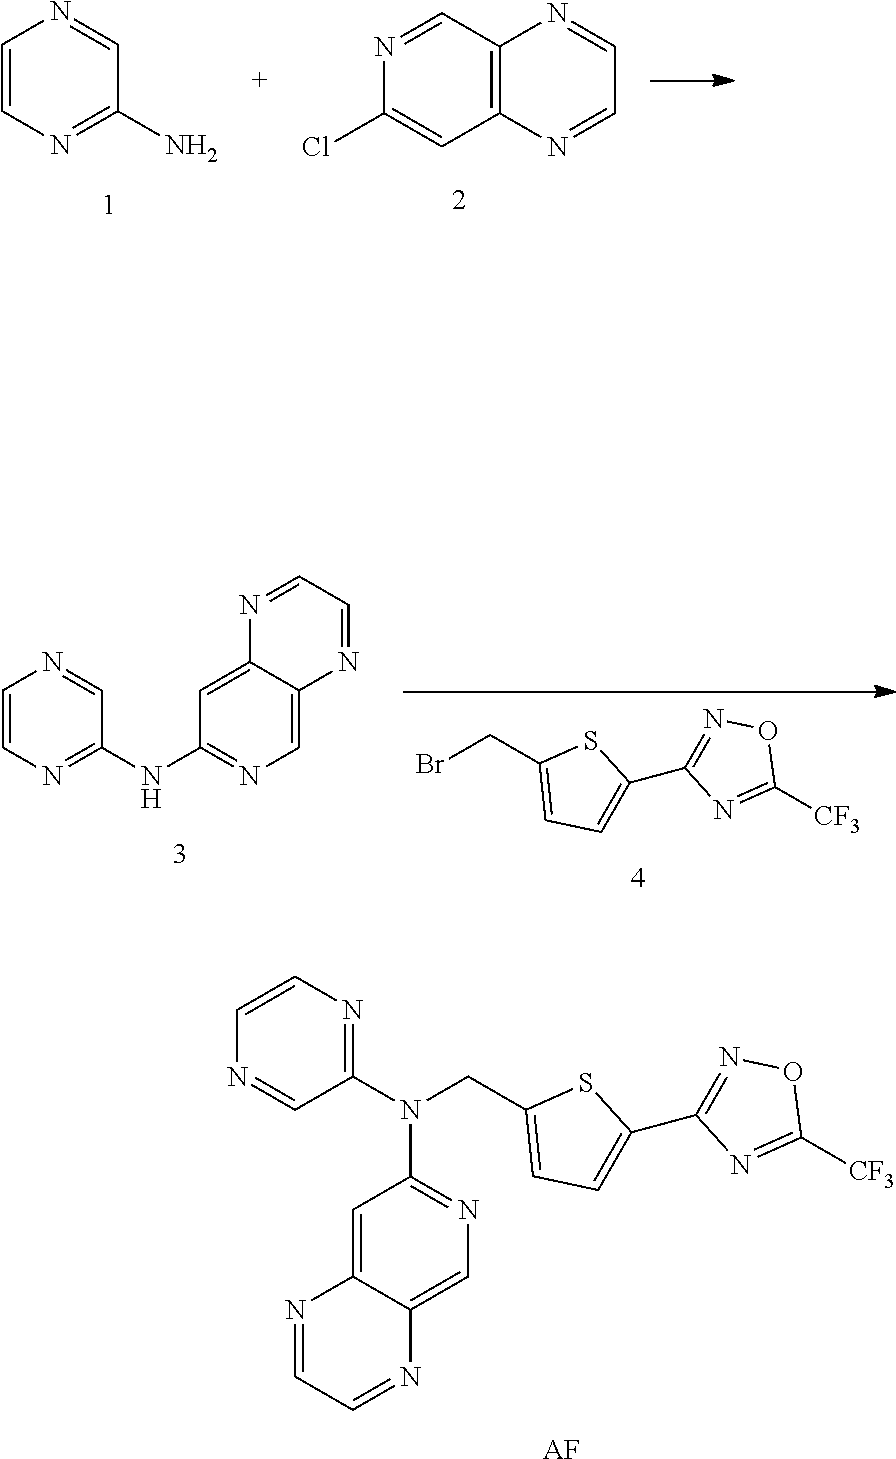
C1=CN=C(N)C=N1.C1(Cl)=CC2=C(C=N1)N=CC=N2.N1=C(N(CC2=CC=C(C3=NOC([CF3])=N3)S2)C2=NC=C3C(=C2)N=CC=N3)C=NC=C1.[AF].BrCC1=CC=C(C2=NOC([CF3])=N2)S1.C1=CN=C(NC2=NC=C3C(=C2)N=CC=N3)C=N1
